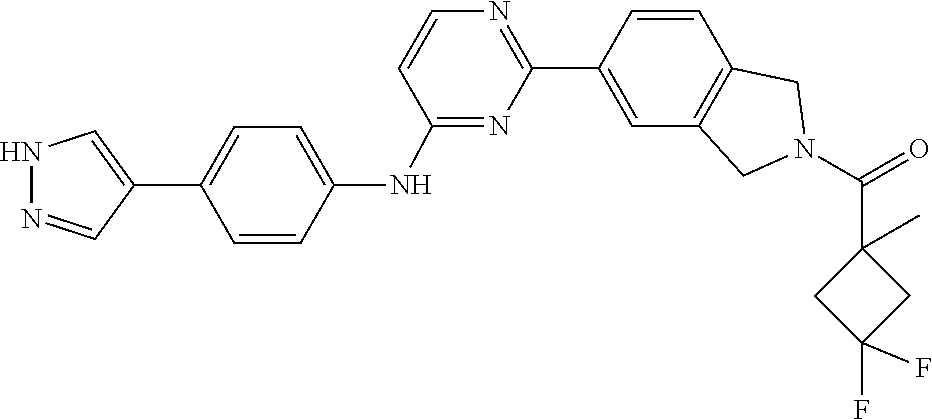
O=C(N1CC2=C(C=CC(C3=NC=CC(NC4=CC=C(C5=CNN=C5)C=C4)=N3)=C2)C1)C1(C)CC(F)(F)C1
